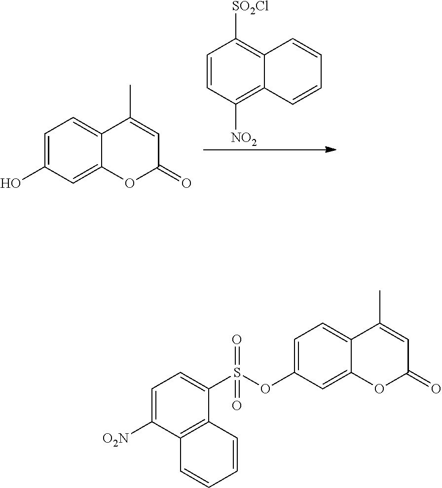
C1=CC([SO2Cl])=C2C(=C1[NO2])C=CC=C2.C1(O)=CC=C2C(=C1)OC(=O)C=C2C.C1(OS(=O)(=O)C2=CC=C([O2N])C3=C2C=CC=C3)=CC=C2C(=C1)OC(=O)C=C2C
